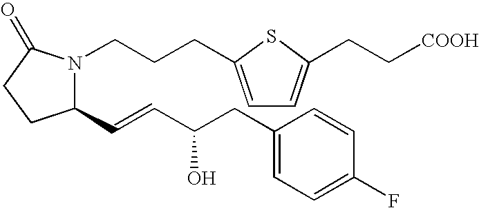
C1(C=CC(CC2=CC=C(F)C=C2)O)N(CCCC2=CC=C(CC[COOH])S2)C(=O)CC1
